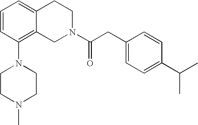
C1=CC(N2CCN(C)CC2)=C2C(=C1)CCN(C(CC1=CC=C(C(C)C)C=C1)=O)C2
